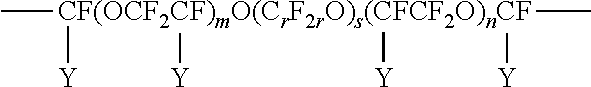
C[CF(OCF2CF)mO(CrF2rO)s(CFCF2O)nCF](C)([Y])([Y])([Y])[Y]
